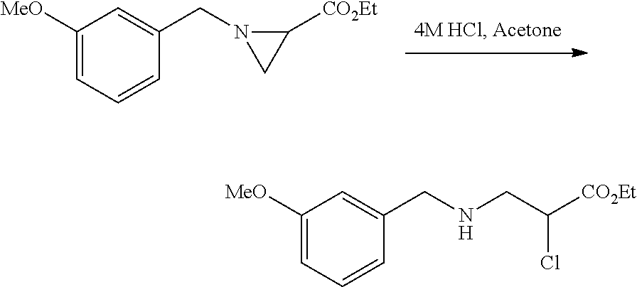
C1([MeO])=CC=CC(CN2CC2[CO2Et])=C1.C1([MeO])=CC=CC(CNCC([CO2Et])Cl)=C1
